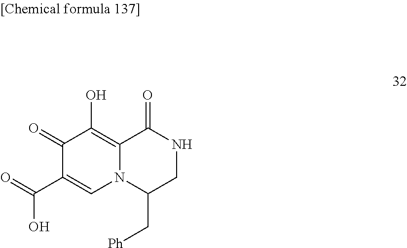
C1(=O)C(C(=O)O)=CN2C(=C1O)C(=O)NCC2C[Ph]
